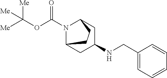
N1(C(OC([Me])([Me])[Me])=O)C2CC(NCC3=CC=CC=C3)CC1CC2
